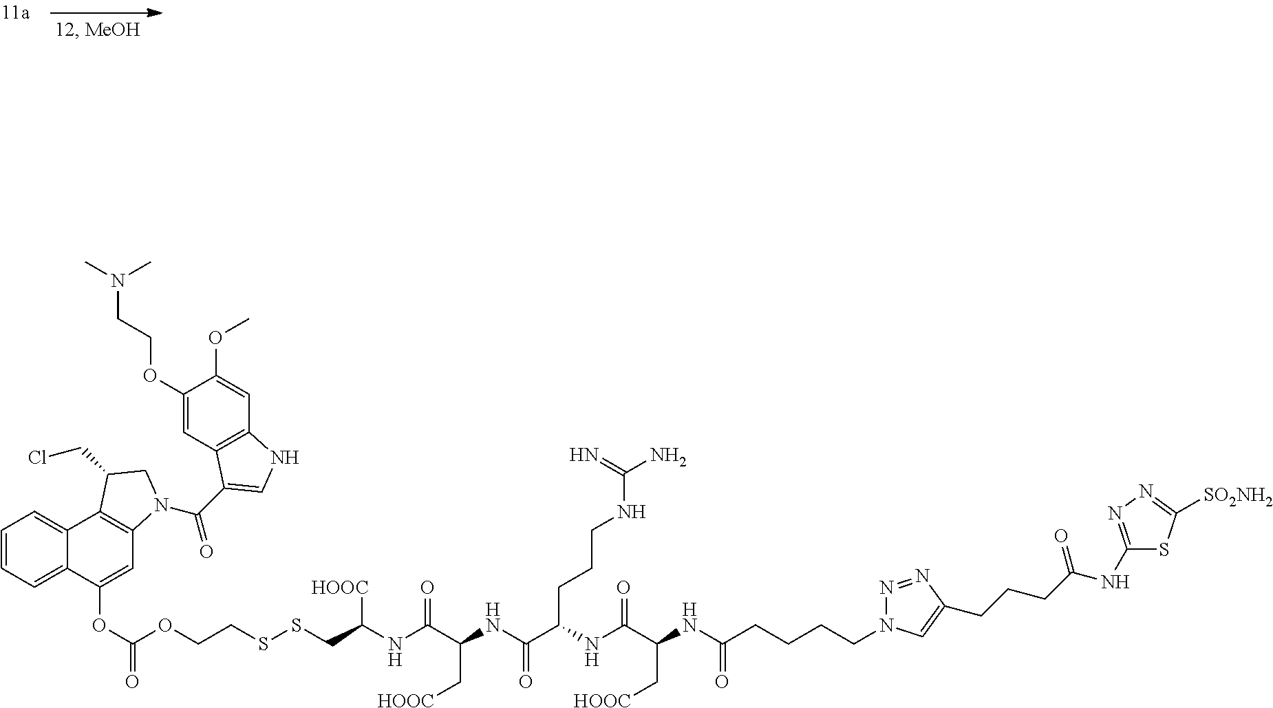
C1=CC=C2C(=C1)C1=C(C=C2OC(=O)OCCSSCC(NC(C(NC(C(NC(C(NC(CCCCN2N=NC(CCCC(NC3=NN=C([SO2NH2])S3)=O)=C2)=O)C[HOOC])=O)CCCNC(N)=N)=O)C[HOOC])=O)[HOOC])N(C(=O)C2=CNC3=C2C=C(OCCN(C)C)C(OC)=C3)CC1CCl
